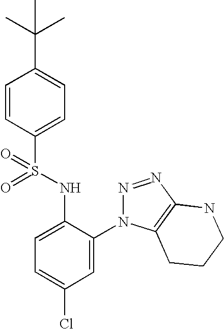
C1=CC(S(NC2=CC=C(Cl)C=C2N2N=NC3=C2CCCN3)(=O)=O)=CC=C1C(C)(C)C
